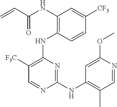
N(C1=C(NC2=C([F3C])C=NC(NC3=C(C)C=NC(OC)=C3)=N2)C=CC([CF3])=C1)C(C=C)=O
